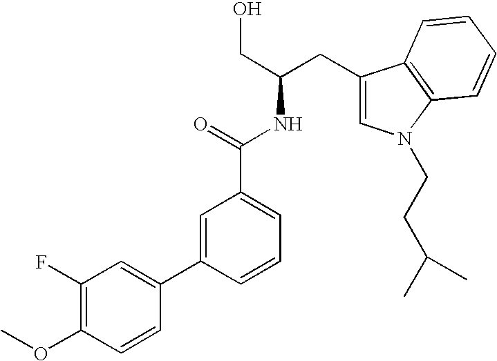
C(O)C(NC(=O)C1=CC=CC(C2=CC(F)=C(OC)C=C2)=C1)CC1=CN(CCC(C)C)C2=C1C=CC=C2
